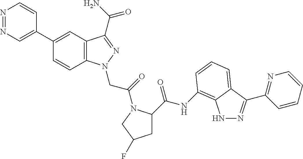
N1=NC=C(C2=CC3=C(C=C2)N(CC(=O)N2C(C(NC4=C5NN=C(C6=NC=CC=C6)C5=CC=C4)=O)CC(F)C2)N=C3C(=O)N)C=C1
